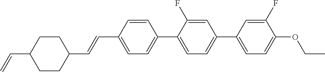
C1CC(C=C)CCC1C=CC1=CC=C(C2=CC=C(C3=CC=C(OCC)C(F)=C3)C=C2F)C=C1
